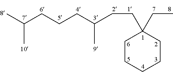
C1CCCCC1(CCC(CCCC(C)C)C)CC
